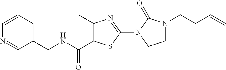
C1(C)=C(C(=O)NCC2=CC=CN=C2)SC(N2C(=O)N(CCC=C)CC2)=N1
